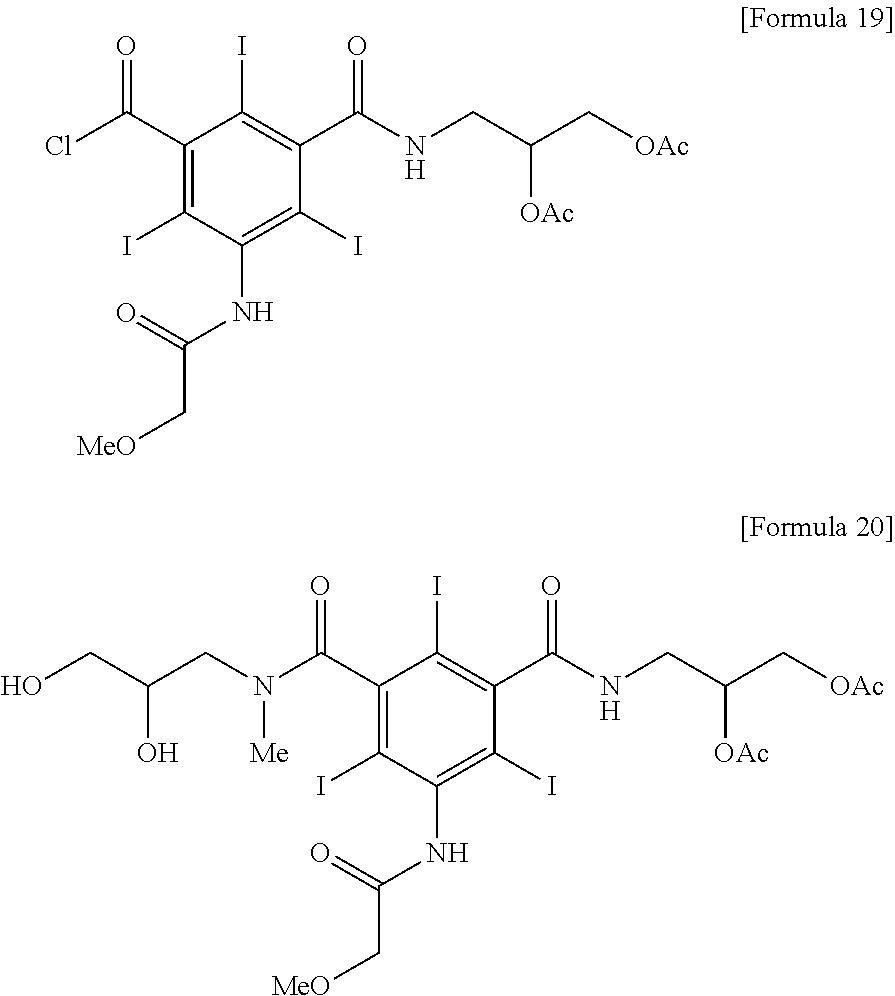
ClC(C1=C(I)C(NC(=O)C[MeO])=C(I)C(C(=O)NCC(C[OAc])[OAc])=C1I)=O.N(C(C1=C(I)C(NC(=O)C[MeO])=C(I)C(C(=O)NCC(C[OAc])[OAc])=C1I)=O)(CC(CO)O)[Me]
